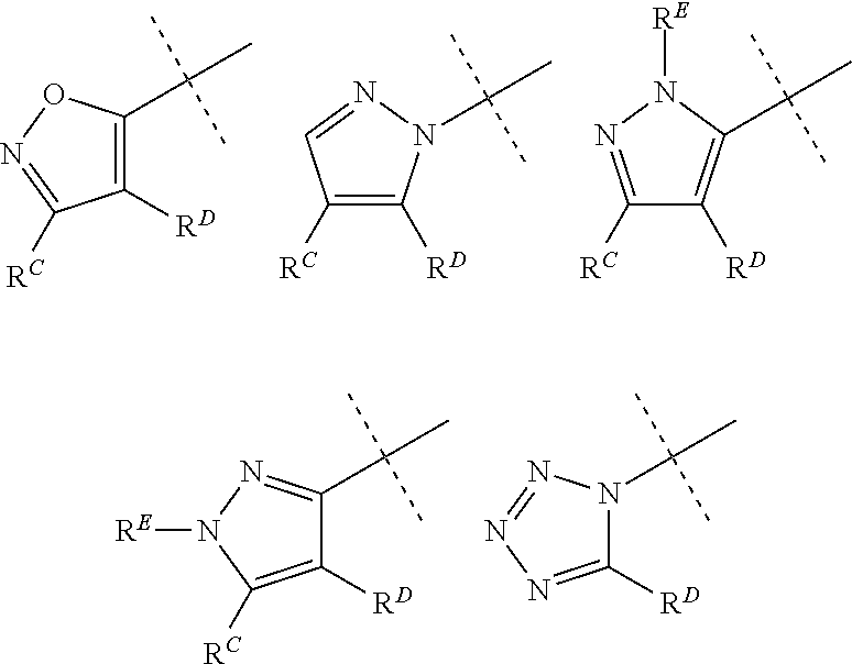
C1([RD])=C(C(C)(C)C)ON=C1[RC].C1([RC])=C([RD])N(C(C)(C)C)N=C1.C1([RC])=NN([RE])C(C(C)(C)C)=C1[RD].C1([RD])=C([RC])N([RE])N=C1C(C)(C)C.C1([RD])=NN=NN1C(C)(C)C
